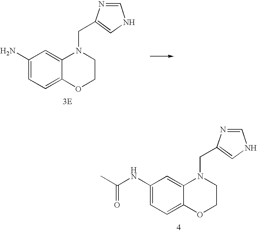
[3E].C1(N)=CC=C2C(=C1)N(CC1=CNC=N1)CCO2.C1(NC(C)=O)=CC=C2C(=C1)N(CC1=CNC=N1)CCO2
